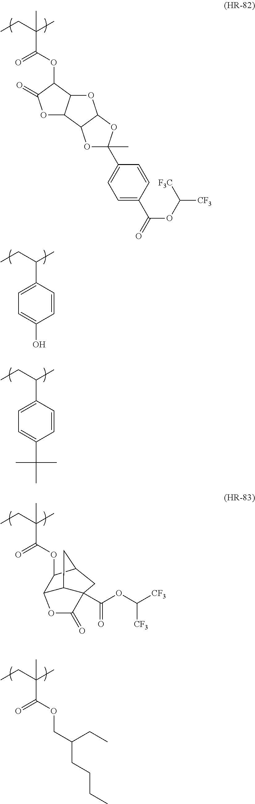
CCC(C)C1=CC=C(O)C=C1.CCC(C)C1=CC=C(C(C)(C)C)C=C1.C12C3C(C(OC([CF3])[CF3])=O)(C(=O)O1)CC(C2OC(C(CC)(C)C)=O)C3.CCC(C)(C)C(OCC(CC)CCCC)=O.CCC(C)(C)C(OC1C(=O)OC2C1OC1C2OC(C2=CC=C(C(=O)OC([F3C])[CF3])C=C2)(C)O1)=O
